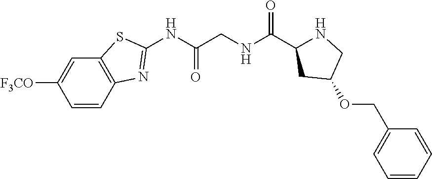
C12=C(C=CC([F3CO])=C1)N=C(NC(CNC(C1NCC(OCC3=CC=CC=C3)C1)=O)=O)S2
